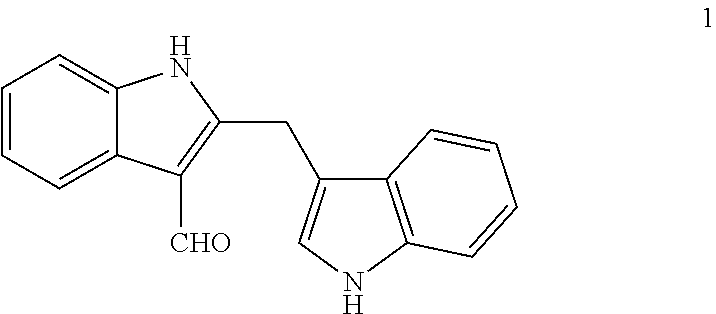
C1=CC=C2C(=C1)NC(CC1=CNC3=C1C=CC=C3)=C2[CHO]
